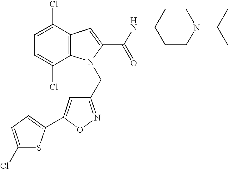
C1CN(C(C)C)CCC1NC(C1=CC2=C(N1CC1=NOC(C3=CC=C(Cl)S3)=C1)C(Cl)=CC=C2Cl)=O
